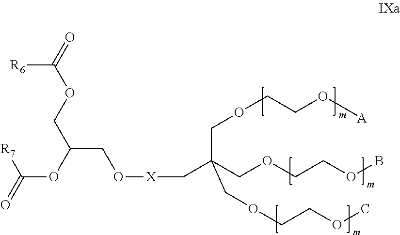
C(OCCOB)C(COCCO[A])(COCCOC)C[X]OCC(OC(=O)[R7])COC(=O)[R6]
